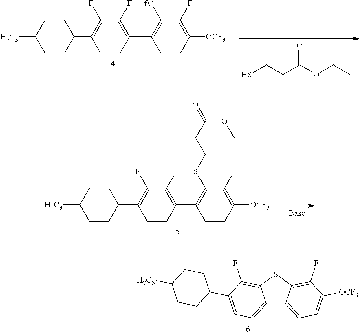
C1=CC(C2=C(SCCC(=O)OCC)C(F)=C([OCF3])C=C2)=C(F)C(F)=C1C1CCC([H7C3])CC1.C1=CC(C2=C([TfO])C(F)=C([OCF3])C=C2)=C(F)C(F)=C1C1CCC([H7C3])CC1.SCCC(OCC)=O.C12=CC=C(C3CCC([H7C3])CC3)C(F)=C1SC1=C(F)C([OCF3])=CC=C21
